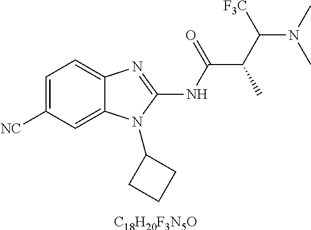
[C18H20F3N5O].C1=C([NC])C=C2C(=C1)N=C(NC(=O)C(C(N(C)C)[F3C])C)N2C1CCC1
